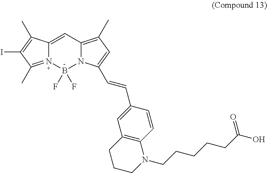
C12=CC3=C(C)C=C(C=CC4=CC5=C(C=C4)N(CCCCCC(O)=O)CCC5)N3B(F)(F)N1=C(C)C(I)=C2C
